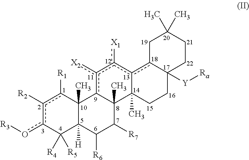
c1([R2])c(o[R3])C([R4])([R5])C2([H])C(C)(c1[R1])c1c([X2])c([X1])c3c4C([Y][Ra])(CCC3(C)C1(C)C([R7])C2[R6])CCC(C)(C)C4
